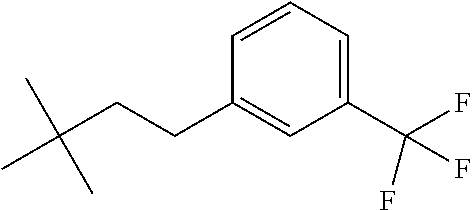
CC(CCC1=CC(C(F)(F)F)=CC=C1)(C)C
